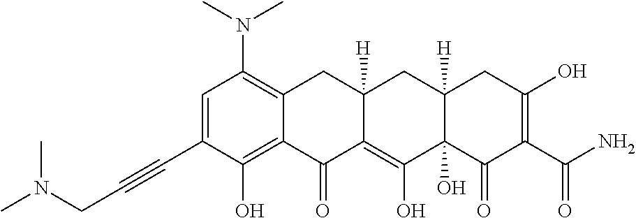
C1=C(C#CCN(C)C)C(O)=C2C(=C1N(C)C)CC1([H])C(=C(O)C3(O)C([H])(C1)CC(O)=C(C(N)=O)C3=O)C2=O
